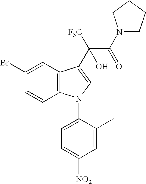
C1=CC2=C(C=C1Br)C(C(C(N1CCCC1)=O)([F3C])O)=CN2C1=CC=C([NO2])C=C1C
